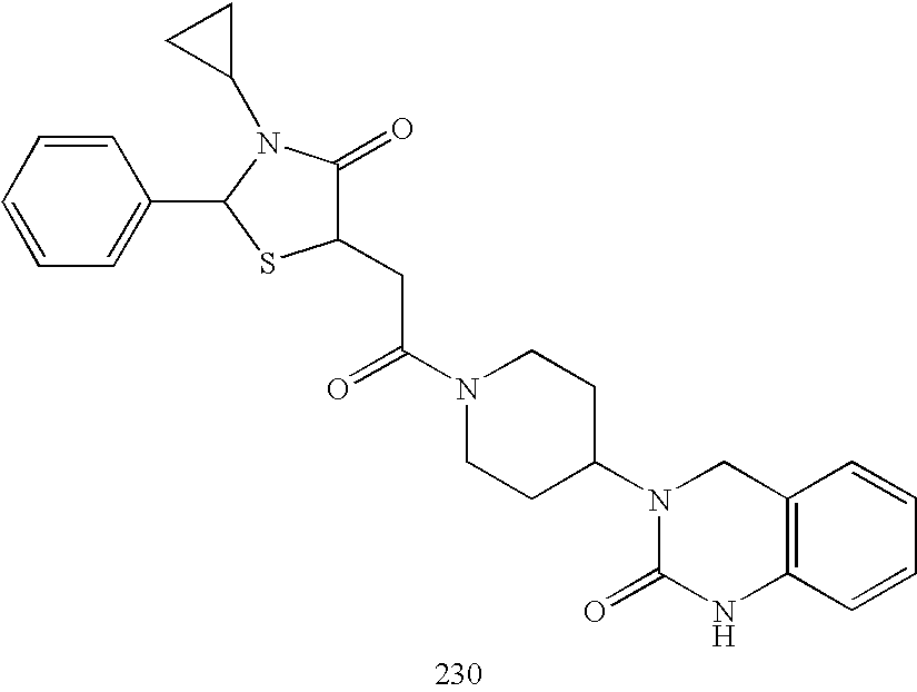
C1(CC(N2CCC(N3C(=O)NC4=C(C3)C=CC=C4)CC2)=O)C(=O)N(C2CC2)C(C2=CC=CC=C2)S1
